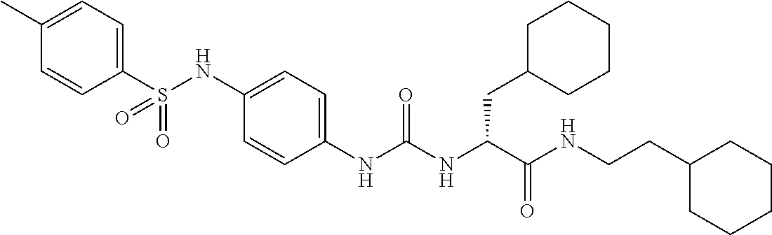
C1(S(NC2=CC=C(NC(NC(C(NCCC3CCCCC3)=O)CC3CCCCC3)=O)C=C2)(=O)=O)=CC=C(C)C=C1
